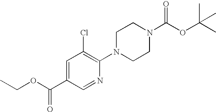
O=C(OC(C)(C)C)N1CCN(C2=C(Cl)C=C(C(OCC)=O)C=N2)CC1
